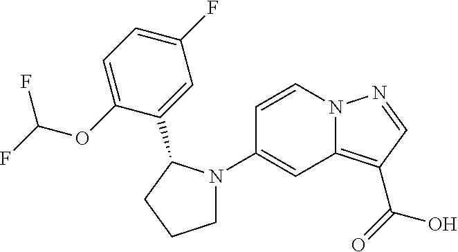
N12C(=C(C(=O)O)C=N1)C=C(N1CCCC1C1=CC(F)=CC=C1OC(F)F)C=C2
